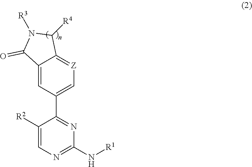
C12=CC(C3=NC(N[R1])=NC=C3[R2])=C[Z]=C1C([R4])N([R3])C2=O
